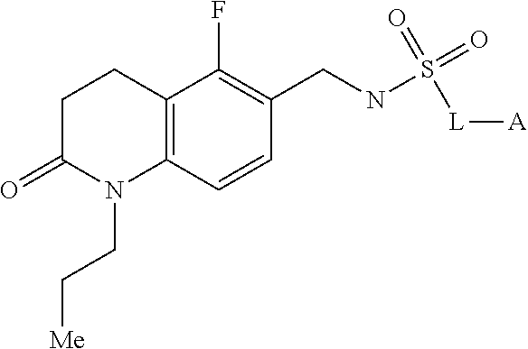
C1C(=O)N(CC[Me])C2=C(C1)C(F)=C(CNS(=O)(=O)[L][A])C=C2
